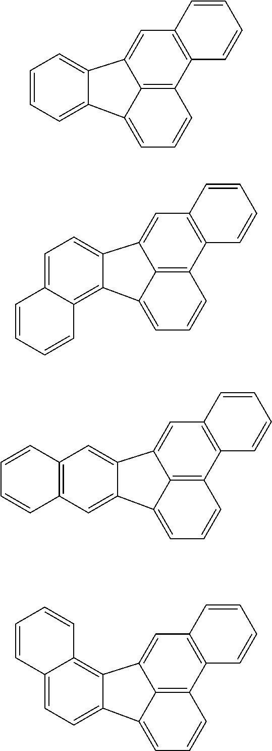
C1=CC=C2C(=C1)C1=CC3=C(C4=C1C2=CC=C4)C=CC=C3.C1=C2C(=C3C(=C1)C1=CC4=C(C5=C1C3=CC=C5)C=CC=C4)C=CC=C2.C12=C(C=C3C(=C1)C1=CC4=C(C5=C1C3=CC=C5)C=CC=C4)C=CC=C2.C12=CC=C3C(=C1C=CC=C2)C1=CC2=C(C4=C1C3=CC=C4)C=CC=C2
